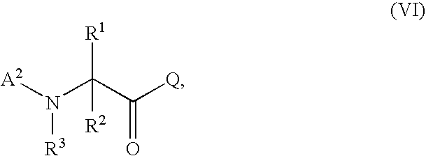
[A2]N(C(C([Q])=O)([R1])[R2])[R3]
